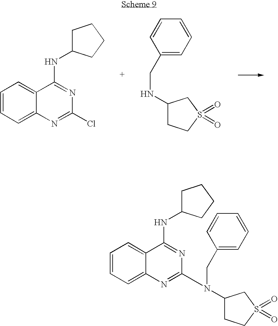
C1=CC=C2C(=C1)C(NC1CCCC1)=NC(Cl)=N2.C1=CC(CNC2CCS(=O)(=O)C2)=CC=C1.C1=CC=C2C(=C1)C(NC1CCCC1)=NC(N(CC1=CC=CC=C1)C1CCS(=O)(=O)C1)=N2
